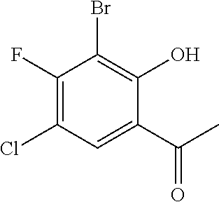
C1(F)=C(Cl)C=C(C(=O)C)C(O)=C1Br
